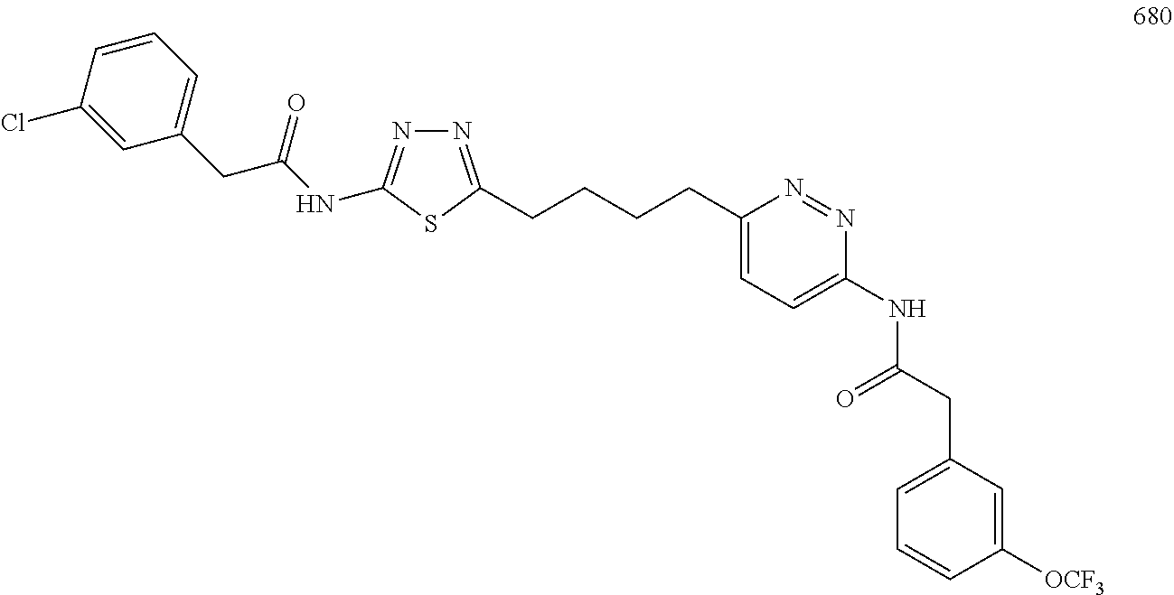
N1=C(CCCCC2=CC=C(NC(CC3=CC=CC([OCF3])=C3)=O)N=N2)SC(NC(CC2=CC=CC(Cl)=C2)=O)=N1
